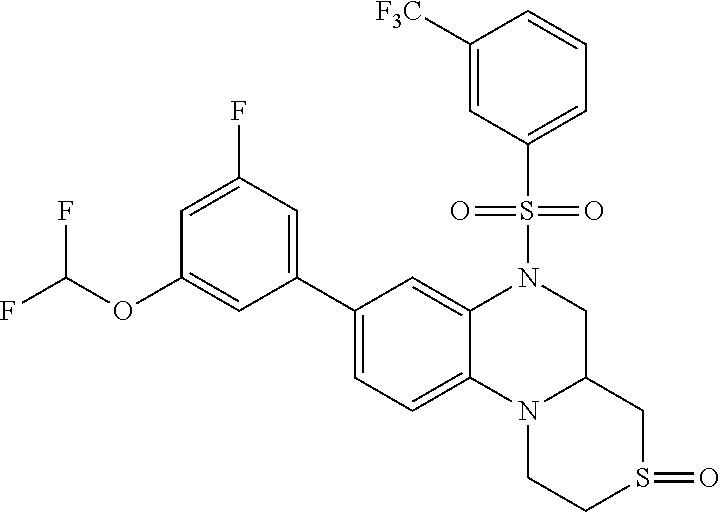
C1(S(=O)(=O)N2C3=CC(C4=CC(F)=CC(OC(F)F)=C4)=CC=C3N3C(CS(=O)CC3)C2)=CC=CC([F3C])=C1
